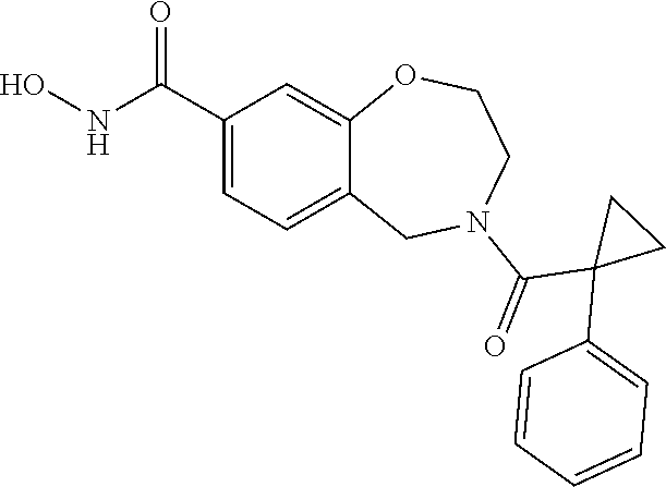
C1(C(NO)=O)=CC=C2C(=C1)OCCN(C(=O)C1(C3=CC=CC=C3)CC1)C2
